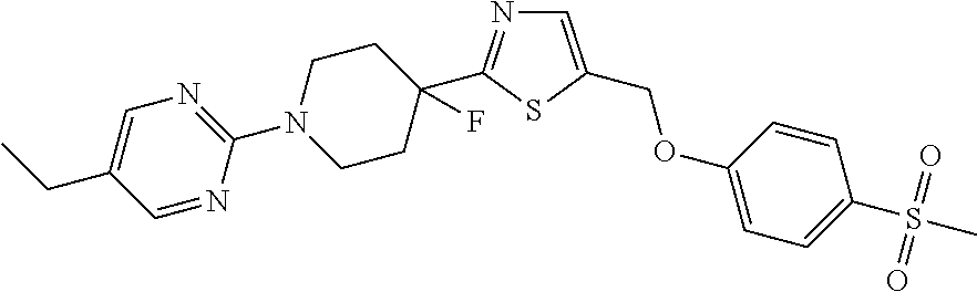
C1=NC(N2CCC(C3=NC=C(COC4=CC=C(S(C)(=O)=O)C=C4)S3)(F)CC2)=NC=C1CC
